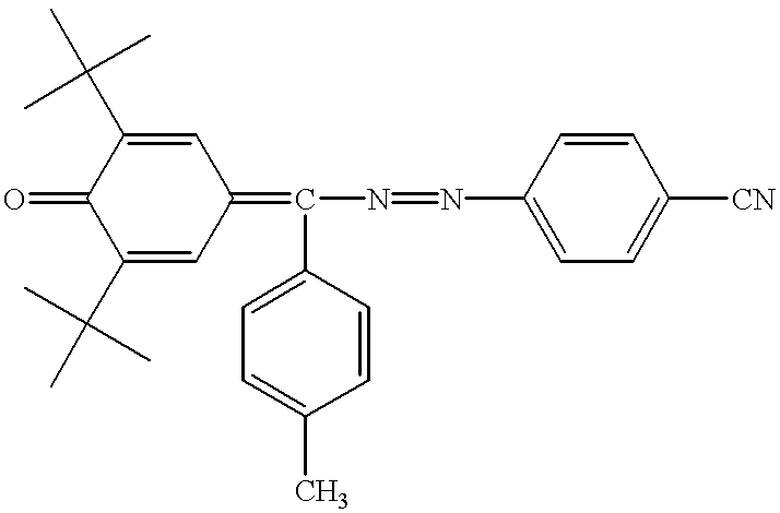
C1(C(C)(C)C)=CC(=C(N=NC2=CC=C([CN])C=C2)C2=CC=C(C)C=C2)C=C(C(C)(C)C)C1=O
